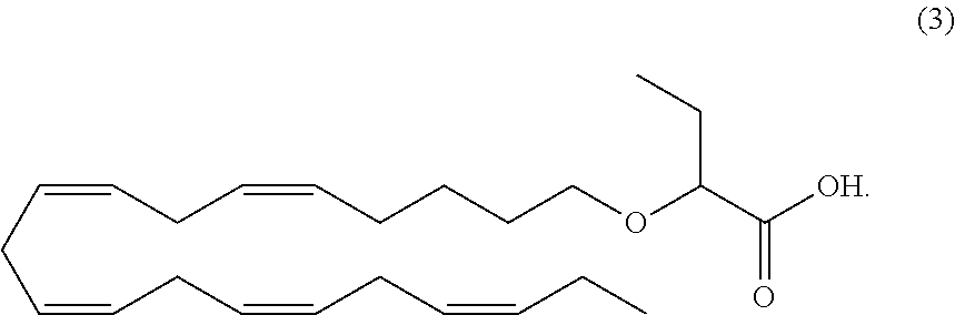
C(=CCC=CCC=CCC=CCC)CC=CCCCCOC(C([OH])=O)CC
